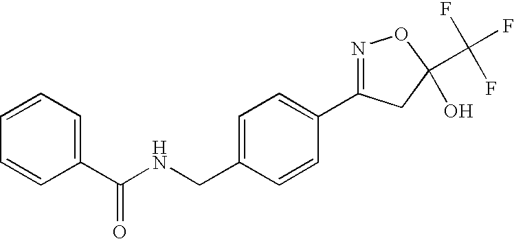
C1=CC=CC=C1C(NCC1=CC=C(C2=NOC(C(F)(F)F)(O)C2)C=C1)=O
